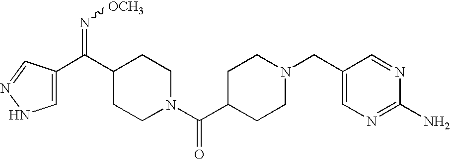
C(C1CCN(C(C2CCN(CC3=CN=C(N)N=C3)CC2)=O)CC1)(=N[OCH3])C1=CNN=C1
